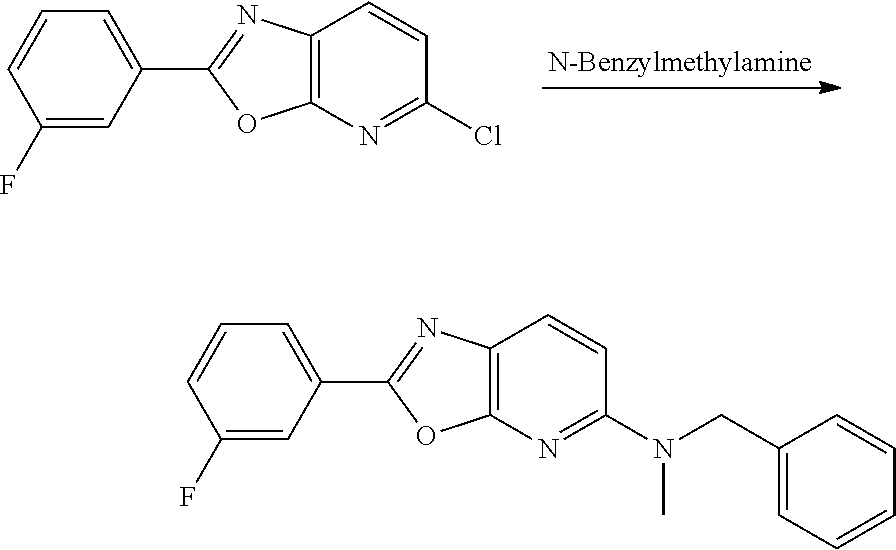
C1(F)=CC(C2=NC3=C(N=C(Cl)C=C3)O2)=CC=C1.C1(F)=CC(C2=NC3=C(N=C(N(CC4=CC=CC=C4)C)C=C3)O2)=CC=C1
